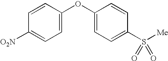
C1(S([Me])(=O)=O)=CC=C(OC2=CC=C([O2N])C=C2)C=C1
